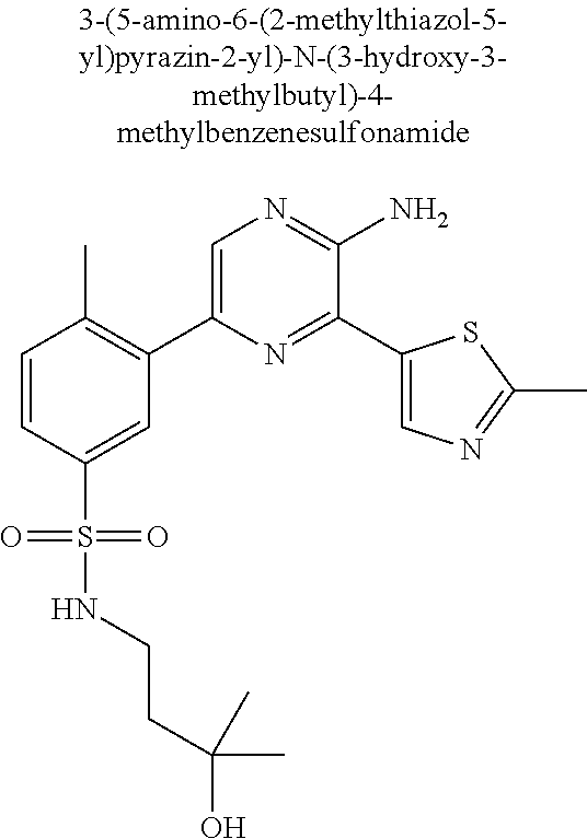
C1=CC(S(=O)(=O)NCCC(C)(O)C)=CC(C2=CN=C(N)C(C3=CN=C(C)S3)=N2)=C1C
